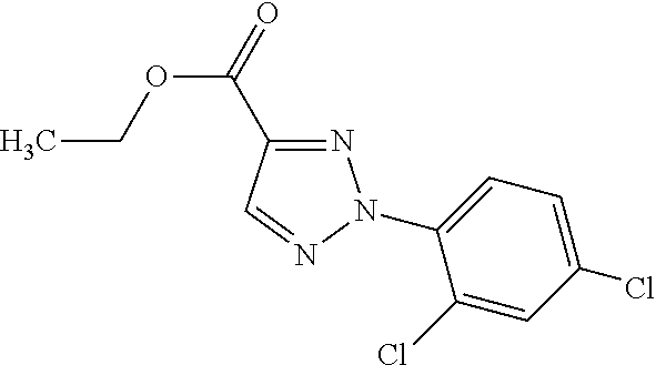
CCOC(C1=NN(C2=CC=C(Cl)C=C2Cl)N=C1)=O
